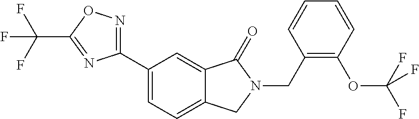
C(N1C(=O)C2=CC(C3=NOC(C(F)(F)F)=N3)=CC=C2C1)C1=C(OC(F)(F)F)C=CC=C1
